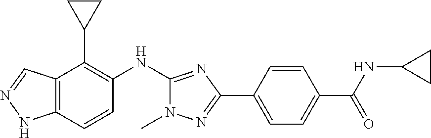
C12=C(C=CC(NC3=NC(C4=CC=C(C(NC5CC5)=O)C=C4)=NN3C)=C1C1CC1)NN=C2
